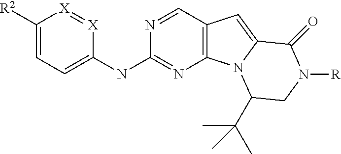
C1([R2])=CC=C(NC2=NC3=C(C=N2)C=C2N3C(C(C)(C)C)CN([R])C2=O)[X]=[X]1
